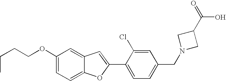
C1(C2=CC3=CC(OCCCC)=CC=C3O2)=CC=C(CN2CC(C(=O)O)C2)C=C1Cl
